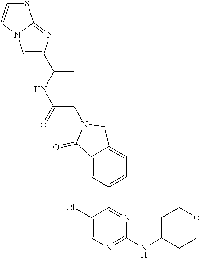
C1(Cl)=CN=C(NC2CCOCC2)N=C1C1=CC=C2C(=C1)C(=O)N(CC(NC(C)C1=CN3C(=N1)SC=C3)=O)C2
